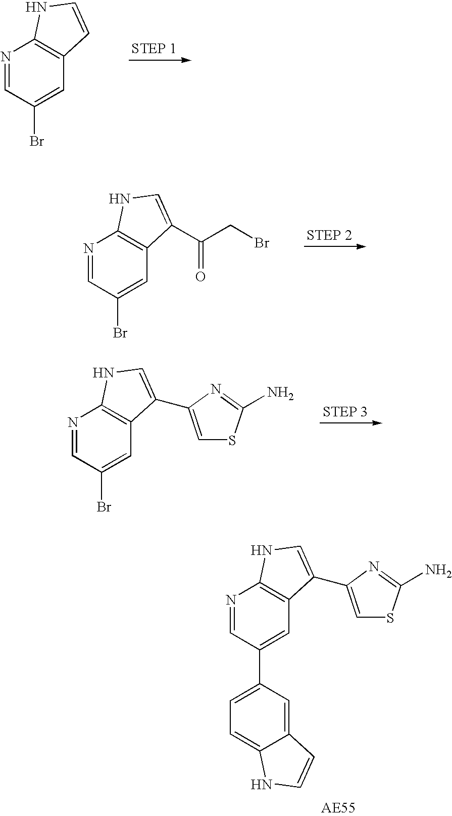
N1=CC(C2=CC=C3C(=C2)C=CN3)=CC2=C1NC=C2C1=CSC(N)=N1.N1=CC(Br)=CC2=C1NC=C2.N1=CC(Br)=CC2=C1NC=C2C(=O)CBr.N1=CC(Br)=CC2=C1NC=C2C1=CSC(N)=N1
